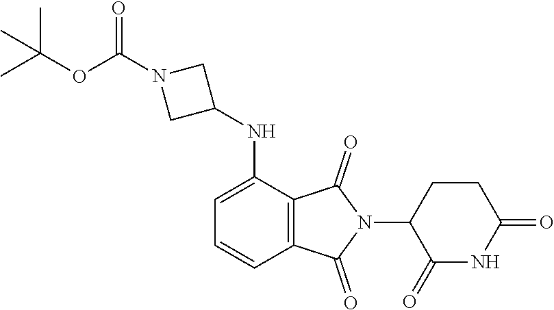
C1=C(NC2CN(C(OC(C)(C)C)=O)C2)C2=C(C=C1)C(=O)N(C1C(=O)NC(=O)CC1)C2=O
